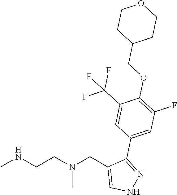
CNCCN(CC1=CNN=C1C1=CC(F)=C(OCC2CCOCC2)C(C(F)(F)F)=C1)C
